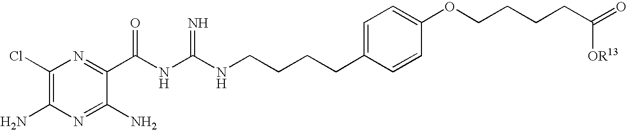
C1(Cl)=C(N)N=C(N)C(C(NC(NCCCCC2=CC=C(OCCCCC([OR13])=O)C=C2)=N)=O)=N1
